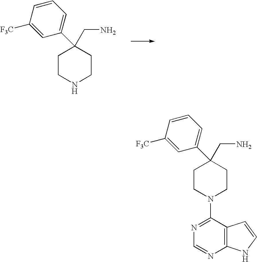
C1CNCCC1(C1=CC=CC([F3C])=C1)CN.C1CN(C2=NC=NC3=C2C=CN3)CCC1(C1=CC=CC([F3C])=C1)CN
